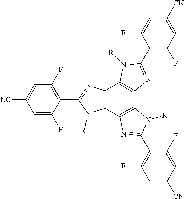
C12=C(C3=C(C4=C1N([R])C(C1=C(F)C=C([CN])C=C1F)=N4)N([R])C(C1=C(F)C=C([CN])C=C1F)=N3)N([R])C(C1=C(F)C=C([NC])C=C1F)=N2
